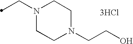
N1(CC)CCN(CCO)CC1.[3HCl]
